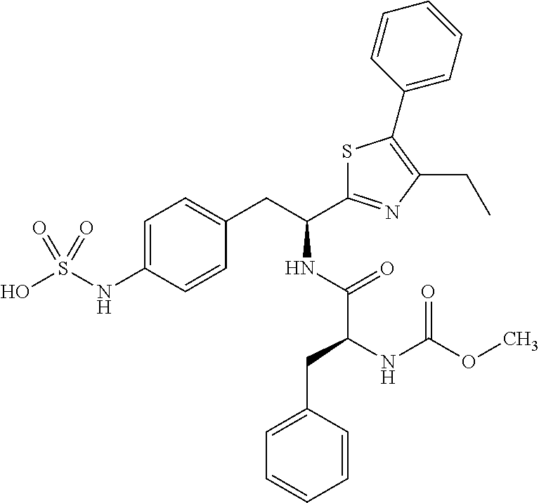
C1=C(NS(O)(=O)=O)C=CC(CC(NC(C(NC(OC)=O)CC2=CC=CC=C2)=O)C2=NC(CC)=C(C3=CC=CC=C3)S2)=C1
